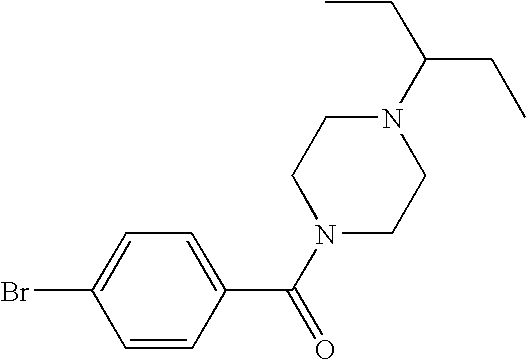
N1(C(CC)CC)CCN(C(C2=CC=C(Br)C=C2)=O)CC1
